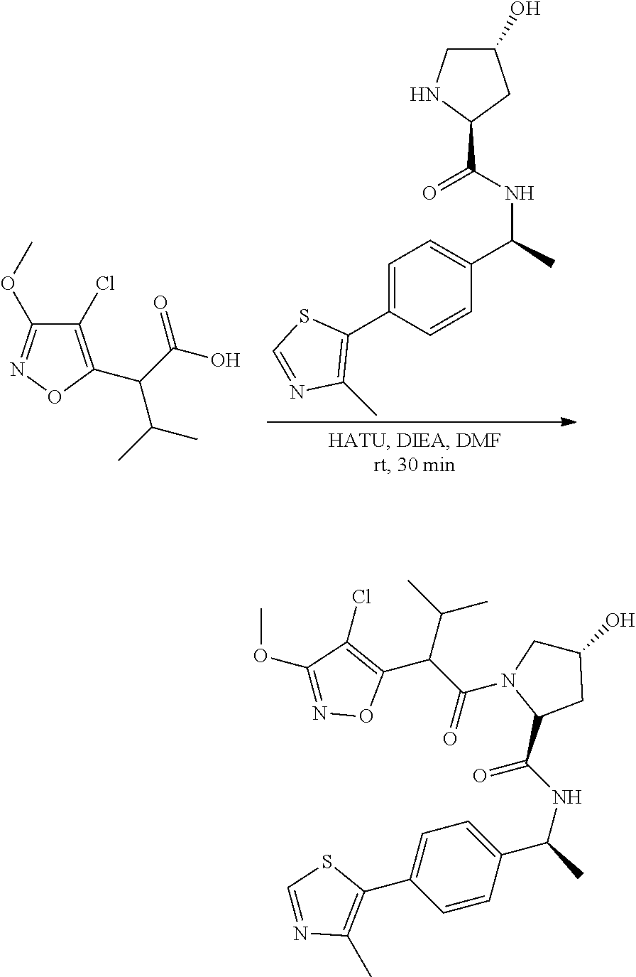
C1=C(C2=C(C)N=CS2)C=CC(C(NC(C2CC(O)CN2)=O)C)=C1.C1(Cl)=C(C(C(O)=O)C(C)C)ON=C1OC.C1=CC(C(NC(C2CC(O)CN2C(C(C(C)C)C2=C(Cl)C(OC)=NO2)=O)=O)C)=CC=C1C1=C(C)N=CS1
